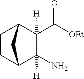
C1(N)([H])C2CCC(C1(C([OEt])=O)[H])C2
